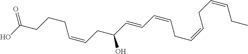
OC(CCCC=CCC(O)C=CC=CCC=CCC=CCC)=O
